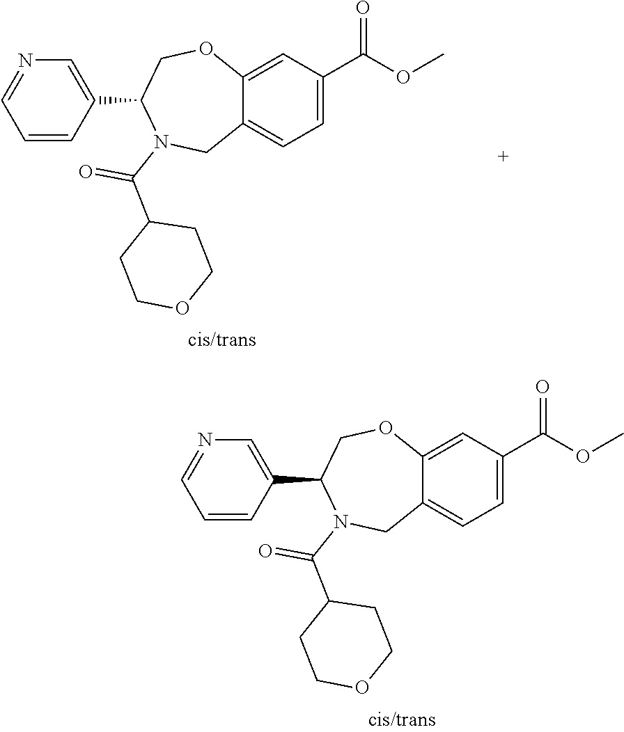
C12=CC=C(C(=O)OC)C=C1OCC(C1=CN=CC=C1)N(C(C1CCOCC1)=O)C2.C1(C(=O)N2CC3=CC=C(C(=O)OC)C=C3OCC2C2=CN=CC=C2)CCOCC1
